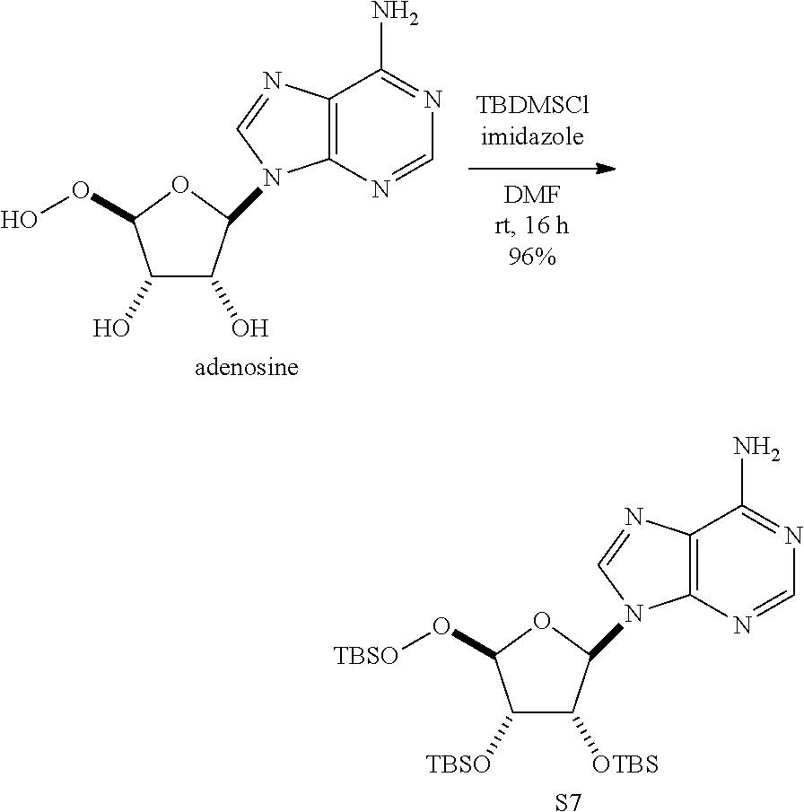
C1(N2C3=C(C(N)=NC=N3)N=C2)C(O)C(O)C(OO)O1.[adenosine].C1(N2C3=C(C(N)=NC=N3)N=C2)C([OTBS])C([TBSO])C(O[TBSO])O1.[S7]
